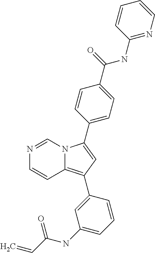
C1(NC(=O)C2=CC=C(C3=CC(C4=CC(NC(C=C)=O)=CC=C4)=C4C=CN=CN43)C=C2)=NC=CC=C1
